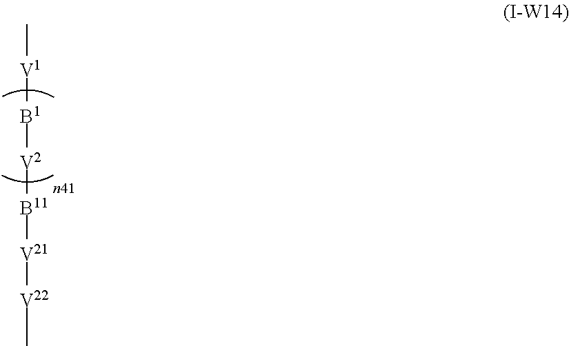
[V1]([B1][V2][B11][V21][V22]C)C
